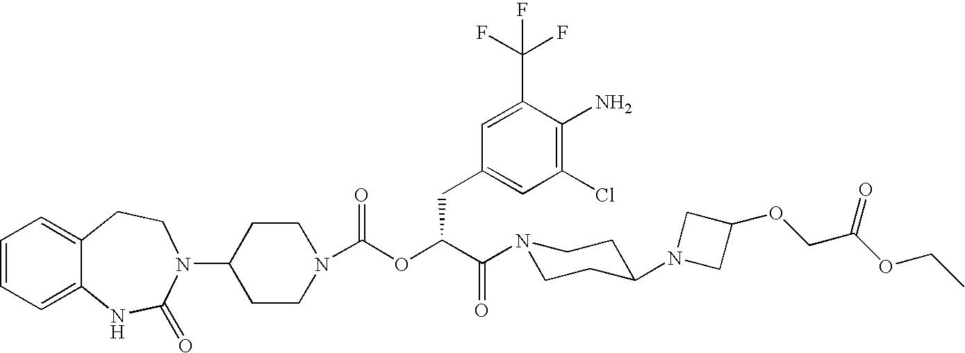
C1(N2C(=O)NC3=CC=CC=C3CC2)CCN(C(OC(C(N2CCC(N3CC(OCC(OCC)=O)C3)CC2)=O)CC2=CC(Cl)=C(N)C(C(F)(F)F)=C2)=O)CC1
